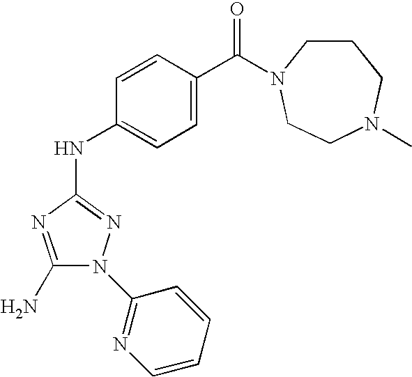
C1(N)=NC(NC2=CC=C(C(=O)N3CCCN(C)CC3)C=C2)=NN1C1=NC=CC=C1
